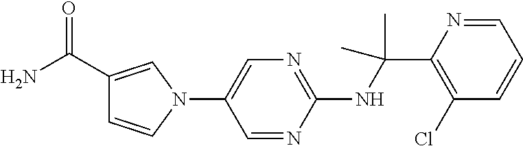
C1(NC(C2=C(Cl)C=CC=N2)(C)C)=NC=C(N2C=C(C(N)=O)C=C2)C=N1
